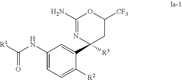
C1(NC([R1])=O)=CC=C([R2])C(C2([R3])CC([CF3])OC(N)=N2)=C1
